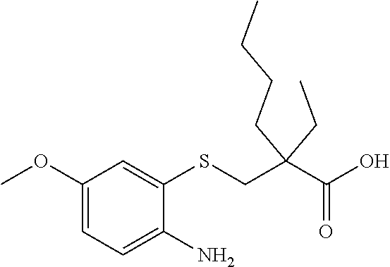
C1=C(OC)C=C(SCC(C(=O)O)(CCCC)CC)C(N)=C1
